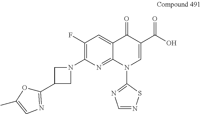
C1(F)=C(N2CC(C3=NC=C(C)O3)C2)N=C2C(=C1)C(=O)C(C(O)=O)=CN2C1=NC=NS1
